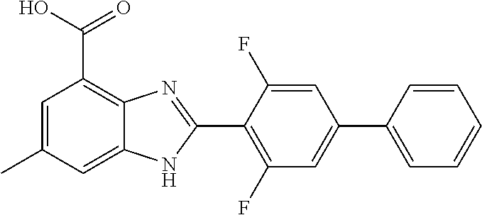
C1(F)=C(C2=NC3=C(C(O)=O)C=C(C)C=C3N2)C(F)=CC(C2=CC=CC=C2)=C1
